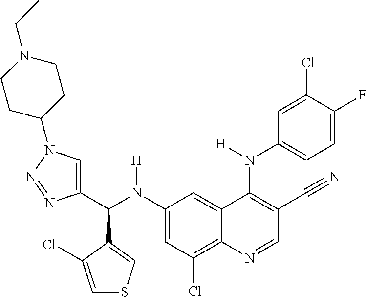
C1(N(C(C2=CN(C3CCN(CC)CC3)N=N2)C2=CSC=C2Cl)[H])=CC(Cl)=C2C(=C1)C(N(C1=CC=C(F)C(Cl)=C1)[H])=C(C#N)C=N2
